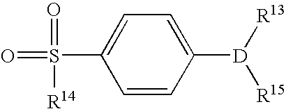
C1([D]([R13])[R15])=CC=C(S(=O)([R14])=O)C=C1
